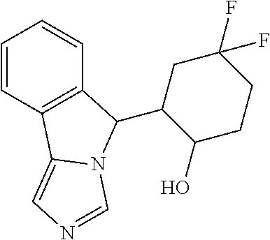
C1=CC2=C(C=C1)C(C1C(O)CCC(F)(F)C1)N1C2=CN=C1
